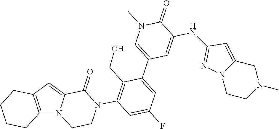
C12=C(C=C3N1CCN(C1=C(CO)C(C4=CN(C)C(=O)C(NC5=NN6CCN(C)CC6=C5)=C4)=CC(F)=C1)C3=O)CCCC2
